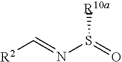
[R2]C=NS(=O)[R10a]
